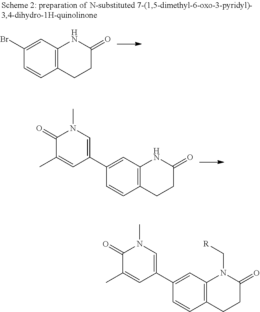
C1=C(C2=CN(C)C(=O)C(C)=C2)C=CC2=C1NC(=O)CC2.C1=C(Br)C=CC2=C1NC(=O)CC2.C1=C(C2=CN(C)C(=O)C(C)=C2)C=CC2=C1N(C[R])C(=O)CC2
